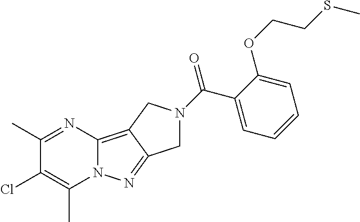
C1(C)=NC2=C3C(=NN2C(C)=C1Cl)CN(C(=O)C1=CC=CC=C1OCCSC)C3
